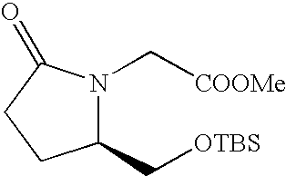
N1(C[COOMe])C(C[OTBS])CCC1=O
